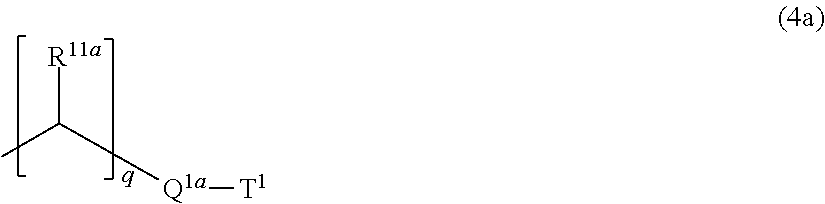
[R11a]C([Q1a][T1])C
